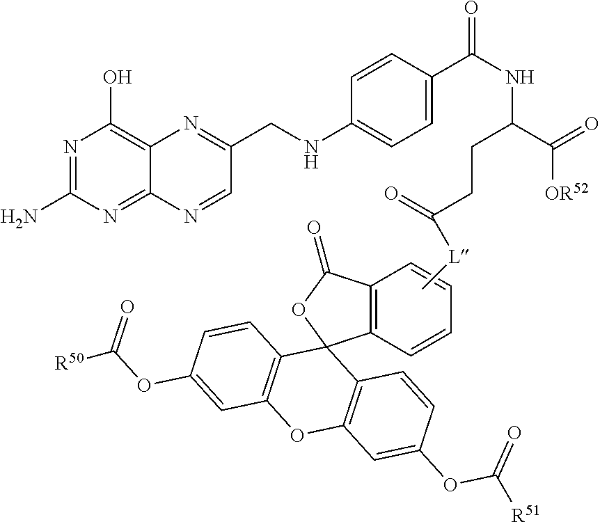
N1=C(N)N=C2C(=C1O)N=C(CNC1=CC=C(C(NC(C([OR52])=O)CCC(=O)[L]C)=O)C=C1)C=N2.C1=CC2=C(C=C1)C1(OC2=O)C2=C(OC3=C1C=CC(OC([R51])=O)=C3)C=C(OC(=O)[R50])C=C2
